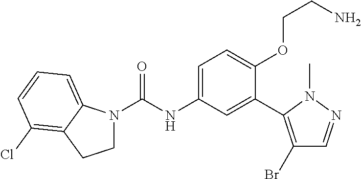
C1N(C(=O)NC2=CC=C(OCCN)C(C3=C(Br)C=NN3C)=C2)C2=CC=CC(Cl)=C2C1
